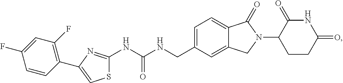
N(C(NCC1=CC=C2C(=C1)CN(C1CCC(=O)NC1=O)C2=O)=O)C1=NC(C2=C(F)C=C(F)C=C2)=CS1
